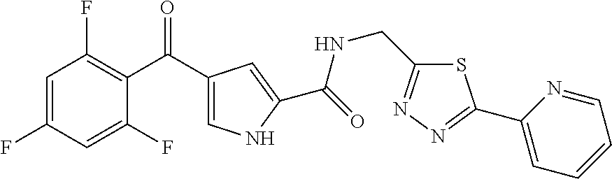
C1=C(F)C=C(F)C(C(C2=CNC(C(=O)NCC3=NN=C(C4=CC=CC=N4)S3)=C2)=O)=C1F
